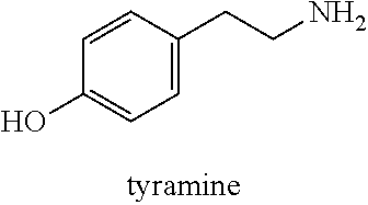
C1=CC(CCN)=CC=C1O
